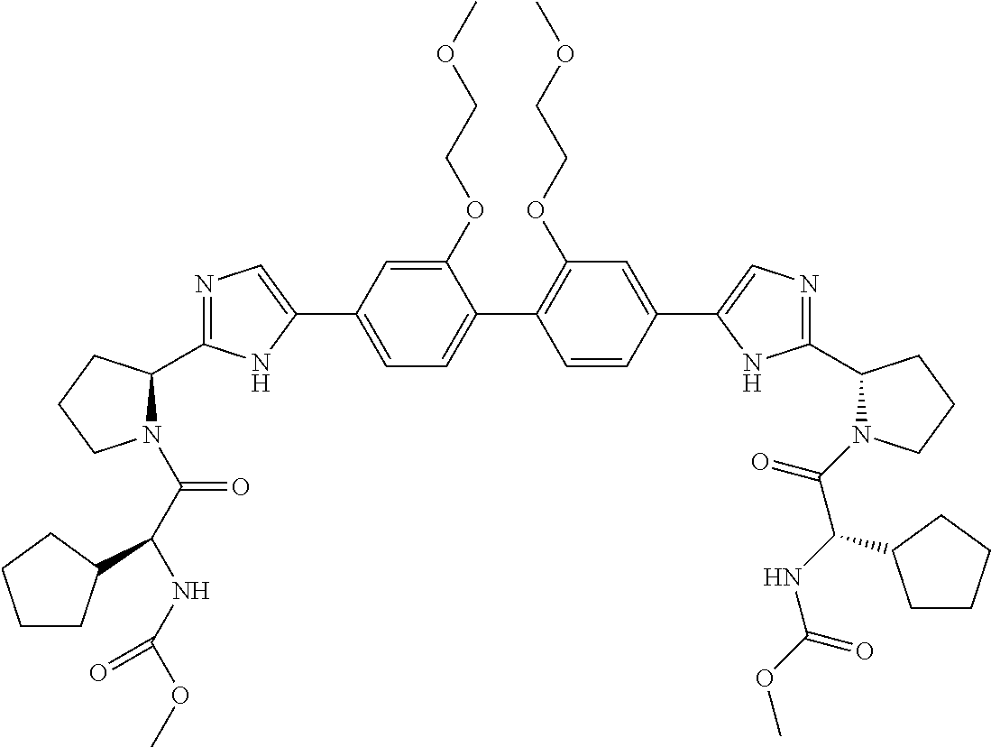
C1(OCCOC)=CC(C2=CN=C(C3N(C(=O)C(NC(OC)=O)C4CCCC4)CCC3)N2)=CC=C1C1=C(OCCOC)C=C(C2=CN=C(C3N(C(=O)C(NC(OC)=O)C4CCCC4)CCC3)N2)C=C1
